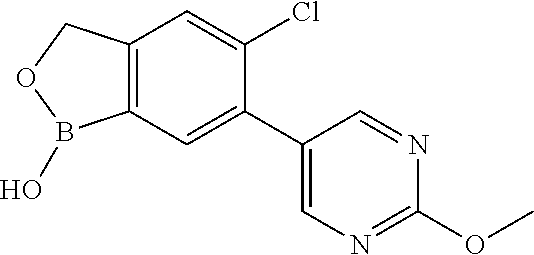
C12=C(COB1O)C=C(Cl)C(C1=CN=C(OC)N=C1)=C2
